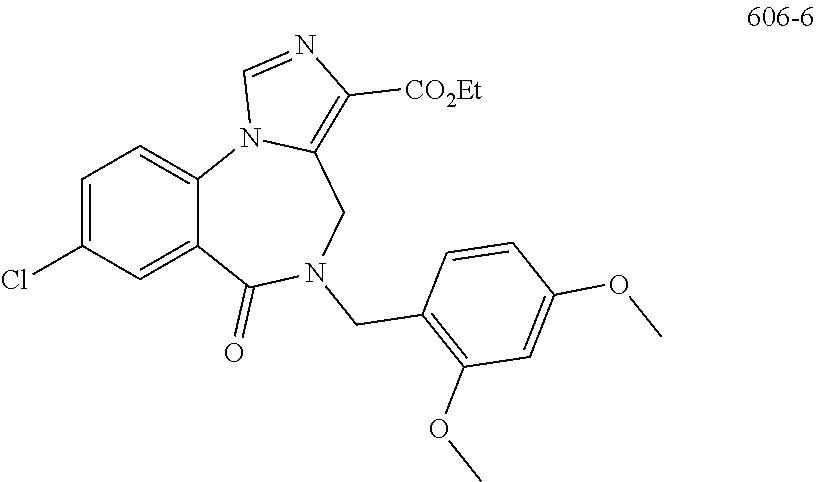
C1=C(Cl)C=C2C(=C1)N1C(=C([CO2Et])N=C1)CN(CC1=C(OC)C=C(OC)C=C1)C2=O
